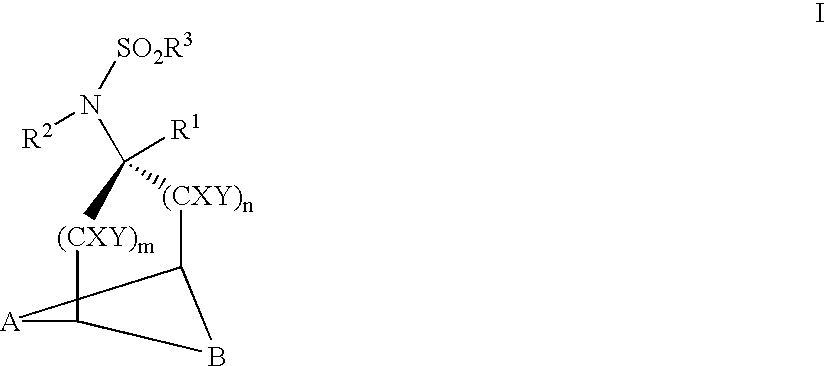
C12[(CXY)n]C(N([R2])[SO2R3])([R1])[(CXY)m]C([A]1)B2
